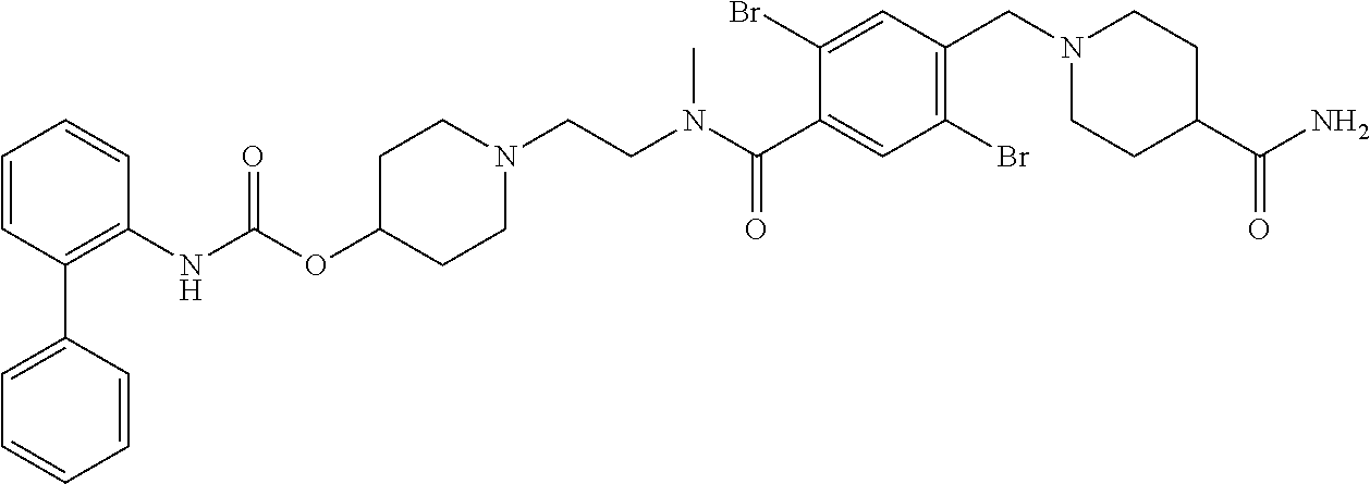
C1=CC(C2=CC=CC=C2)=C(NC(OC2CCN(CCN(C(C3=CC(Br)=C(CN4CCC(C(=O)N)CC4)C=C3Br)=O)C)CC2)=O)C=C1
